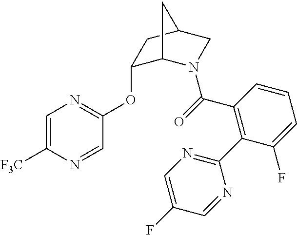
C1(OC2=NC=C([F3C])N=C2)C2N(C(=O)C3=C(C4=NC=C(F)C=N4)C(F)=CC=C3)CC(C1)C2
